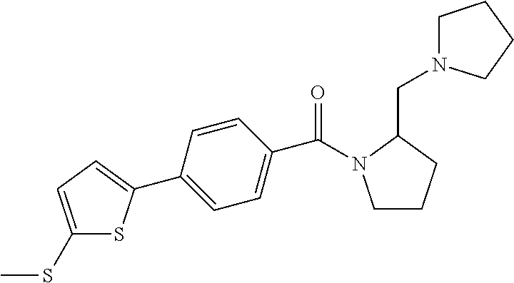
C1(SC)=CC=C(C2=CC=C(C(=O)N3CCCC3CN3CCCC3)C=C2)S1
